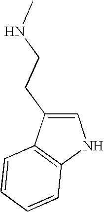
C1=C(CCNC)C2=C(N1)C=CC=C2
